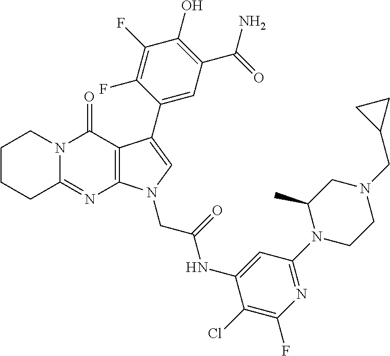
C12=NC3=C(C(=O)N1CCCC2)C(C1=CC(C(N)=O)=C(O)C(F)=C1F)=CN3CC(NC1=CC(N2CCN(CC3CC3)CC2C)=NC(F)=C1Cl)=O
